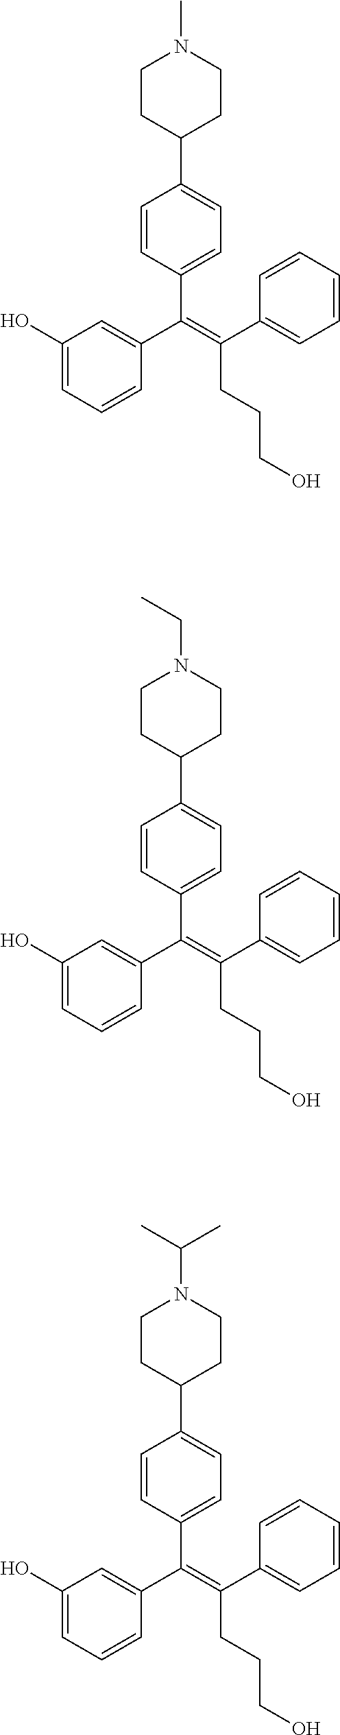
C(=C(C1=CC=CC=C1)CCCO)(C1=CC(O)=CC=C1)C1=CC=C(C2CCN(C)CC2)C=C1.C(=C(C1=CC=CC=C1)CCCO)(C1=CC(O)=CC=C1)C1=CC=C(C2CCN(CC)CC2)C=C1.C(=C(C1=CC=CC=C1)CCCO)(C1=CC(O)=CC=C1)C1=CC=C(C2CCN(C(C)C)CC2)C=C1
